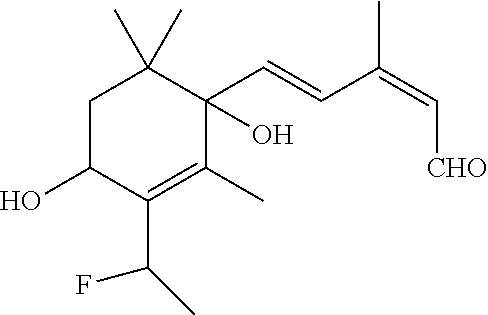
C1C(O)C(C(C)F)=C(C)C(C=CC(=C[CHO])C)(O)C1(C)C
